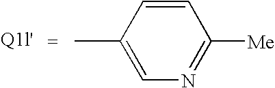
C1=C(C)C=CC([Me])=N1
